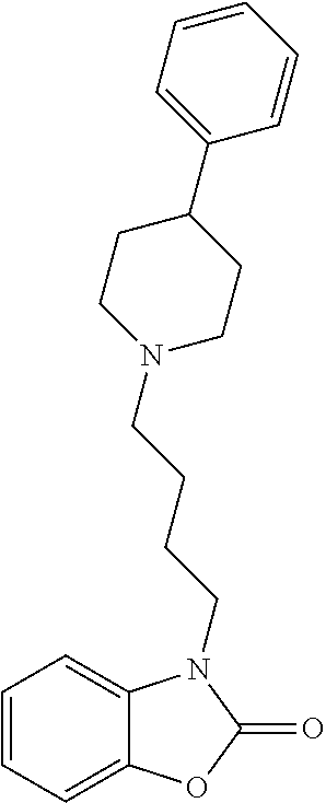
C1=CC=C2C(=C1)N(CCCCN1CCC(C3=CC=CC=C3)CC1)C(=O)O2
